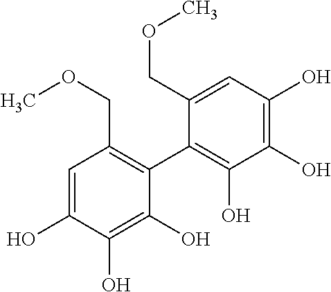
C1=C(O)C(O)=C(O)C(C2=C(O)C(O)=C(O)C=C2COC)=C1COC
